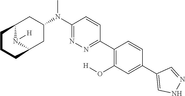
C1(C2=CC(O[H])=C(C3=NN=C(N(C)C4CC5N([H])C(C4)CCC5)C=C3)C=C2)=CNN=C1
